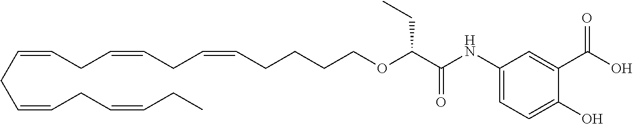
O=C(NC1=CC=C(O)C(C(O)=O)=C1)C(OCCCCC=CCC=CCC=CCC=CCC=CCC)CC
